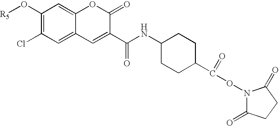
C1(O[R5])=C(Cl)C=C2C(=C1)OC(=O)C(C(NC1CCC(C(ON3C(=O)CCC3=O)=O)CC1)=O)=C2
